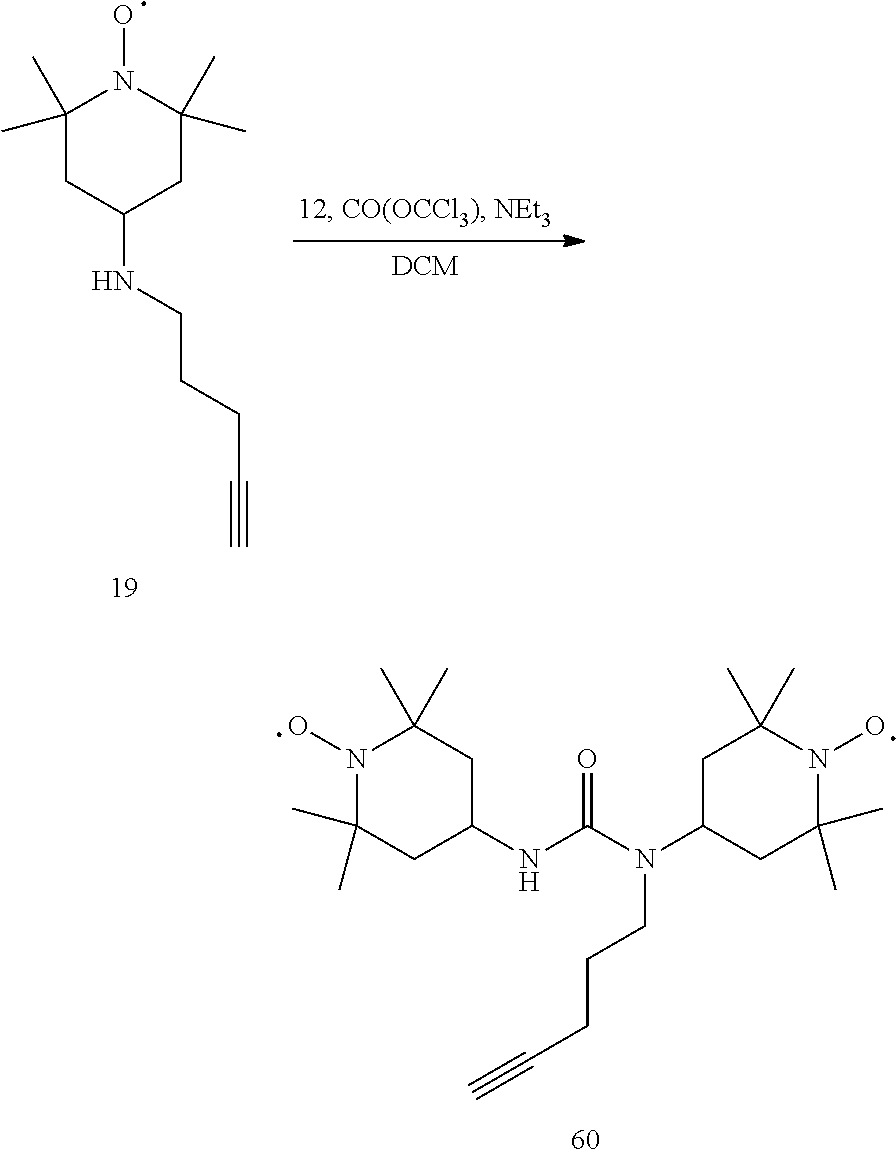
N1(O)C(C)(C)CC(NC(N(C2CC(C)(C)N(O)C(C)(C)C2)CCCC#C)=O)CC1(C)C.C1(C)(C)CC(NCCCC#C)CC(C)(C)N1O.[DCM]
